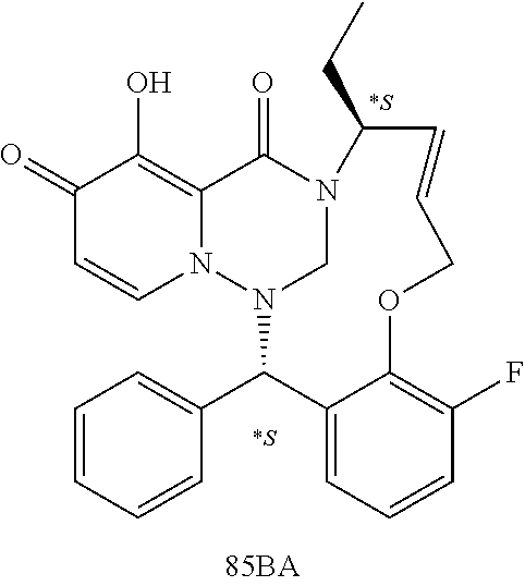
C1(=O)C=CN2C(=C1O)C(=O)N1CN2C(C2=CC=CC=C2)C2=CC=CC(F)=C2OCC=CC1CC.[*S].[*S]
